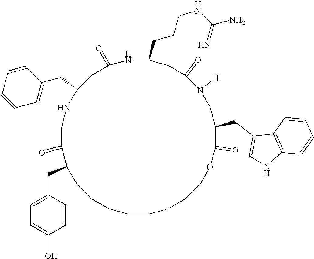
C1(CC2=CC=CC=C2)CC(=O)NC(CCCNC(=N)N)CC(=O)N([H])CC(CC2=CNC3=C2C=CC=C3)C(=O)OCCCCCCCCC(CC2=CC=C(O)C=C2)C(=O)CN1
